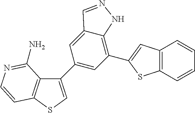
C1(C2=CC(C3=CC4=C(S3)C=CC=C4)=C3C(=C2)C=NN3)=CSC2=C1C(N)=NC=C2
